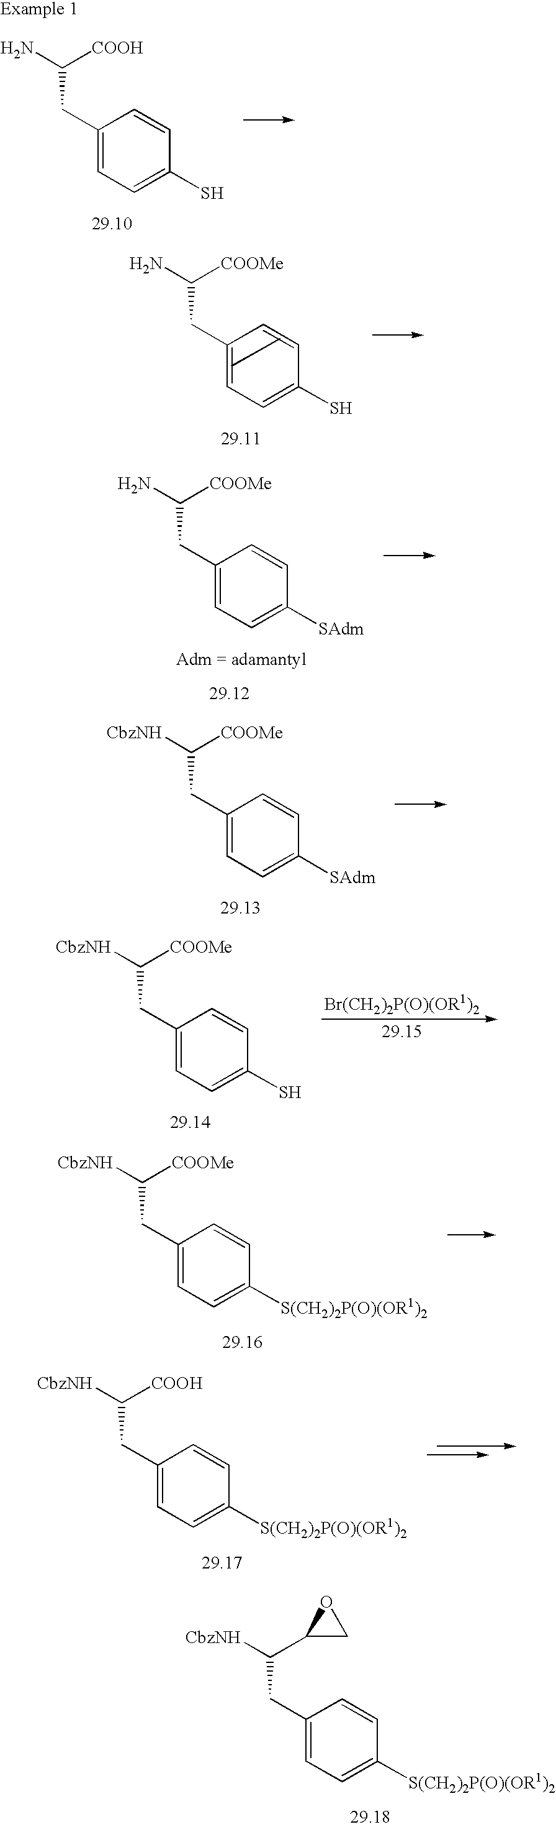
[CbzNH]C(C1CO1)CC1=CC=C([S(CH2)2P(O)(OR1)2])C=C1.NC([COOH])CC1=CC=C(S)C=C1.NC([COOMe])CC1=CC=C(S)C=C1.NC([COOMe])CC1=CC=C([SAdm])C=C1.[CbzNH]C([COOMe])CC1=CC=C([SAdm])C=C1.[CbzNH]C([COOMe])CC1=CC=C(S)C=C1.[CbzNH]C([COOMe])CC1=CC=C([S(CH2)2P(O)(OR1)2])C=C1.[CbzNH]C([COOH])CC1=CC=C([S(CH2)2P(O)(OR1)2])C=C1
